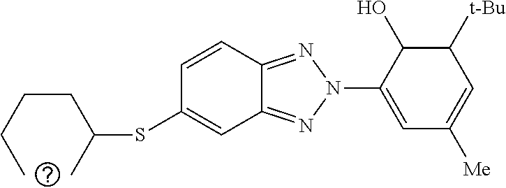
CCCCC(C)SC1=CC2=NN(C3=CC([Me])=CC([t-Bu])C3O)N=C2C=C1
